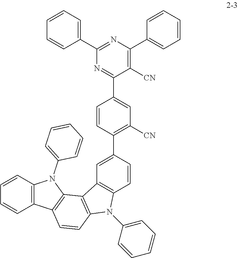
C1([CN])=C(C2=CC=CC=C2)N=C(C2=CC=CC=C2)N=C1C1=CC([CN])=C(C2=CC3=C(C=C2)N(C2=CC=CC=C2)C2=C3C3=C(C=C2)C2=C(N3C3=CC=CC=C3)C=CC=C2)C=C1
